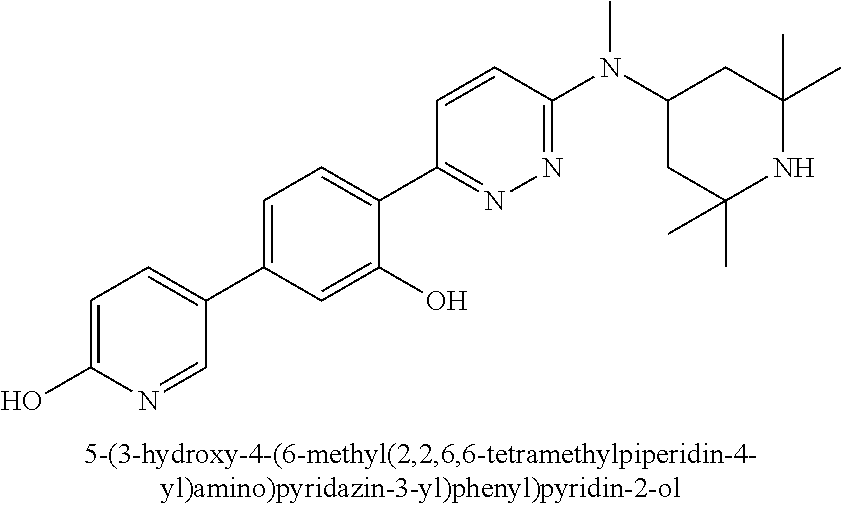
C1=C(O)N=CC(C2=CC=C(C3=NN=C(N(C4CC(C)(C)NC(C)(C)C4)C)C=C3)C(O)=C2)=C1
